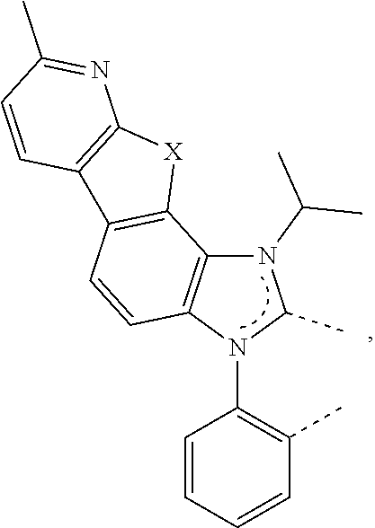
C1=CC=CC(C)=C1N1C(C)N(C(C)C)C2=C1C=CC1=C2[X]C2=C1C=CC(C)=N2
